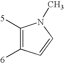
C1([5])=C([6])C=CN1C
